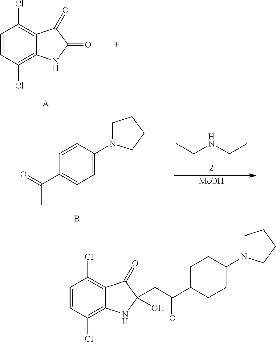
C1=CC(Cl)=C2C(=C1Cl)C(=O)C(O)(CC(C1CCC(N3CCCC3)CC1)=O)N2.C1=CC(Cl)=C2C(=C1Cl)C(=O)C(=O)N2.[A].C1=C(N2CCCC2)C=CC(C(=O)C)=C1.B.CCNCC.[MeOH]
